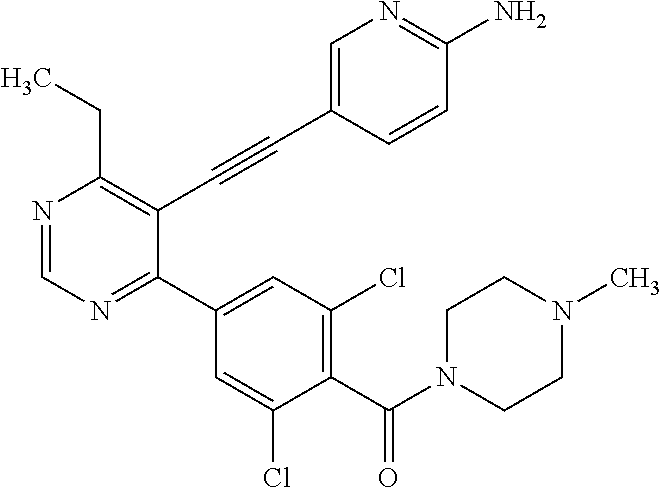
N1=CN=C(C2=CC(Cl)=C(C(N3CCN(C)CC3)=O)C(Cl)=C2)C(C#CC2=CN=C(N)C=C2)=C1CC
